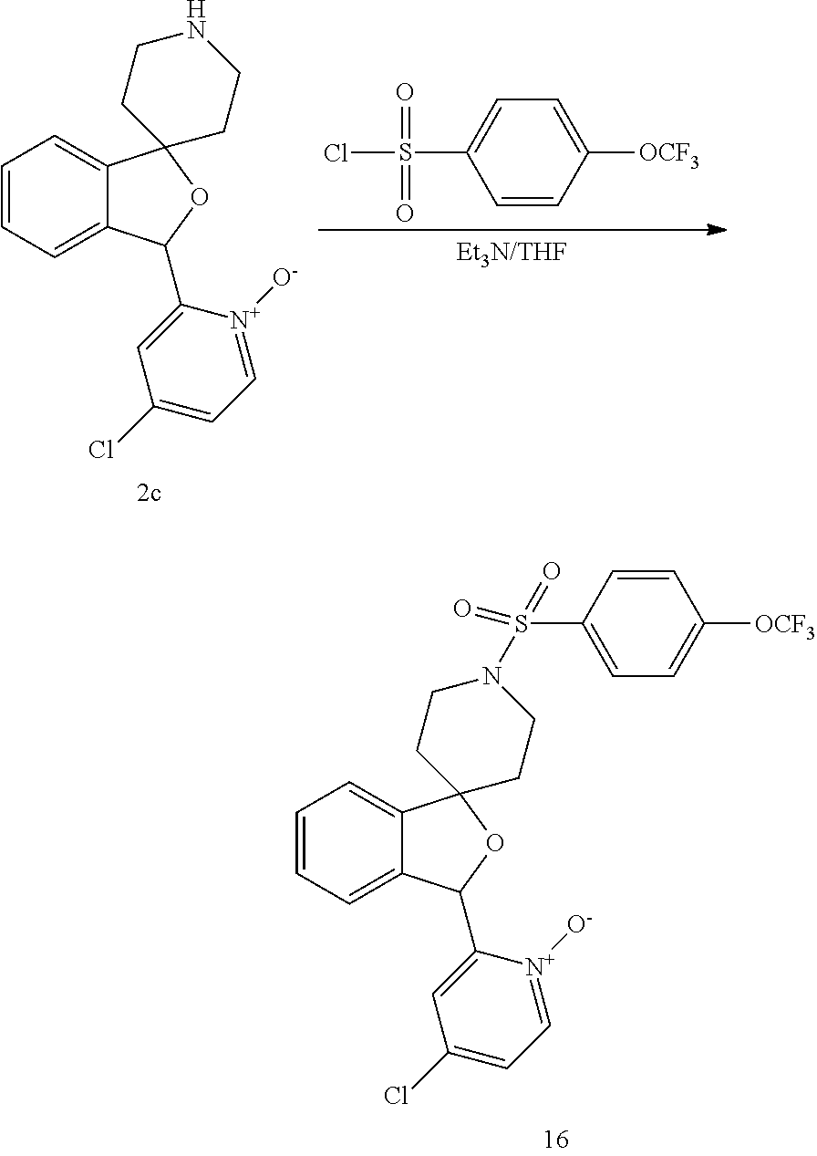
C1=CC=C2C(=C1)C1(OC2C2=CC(Cl)=CC=[N+]2[O-])CCNCC1.C1=CC([OCF3])=CC=C1S(Cl)(=O)=O.C1=CC=C2C(=C1)C1(OC2C2=CC(Cl)=CC=[N+]2[O-])CCN(S(C2=CC=C([OCF3])C=C2)(=O)=O)CC1
